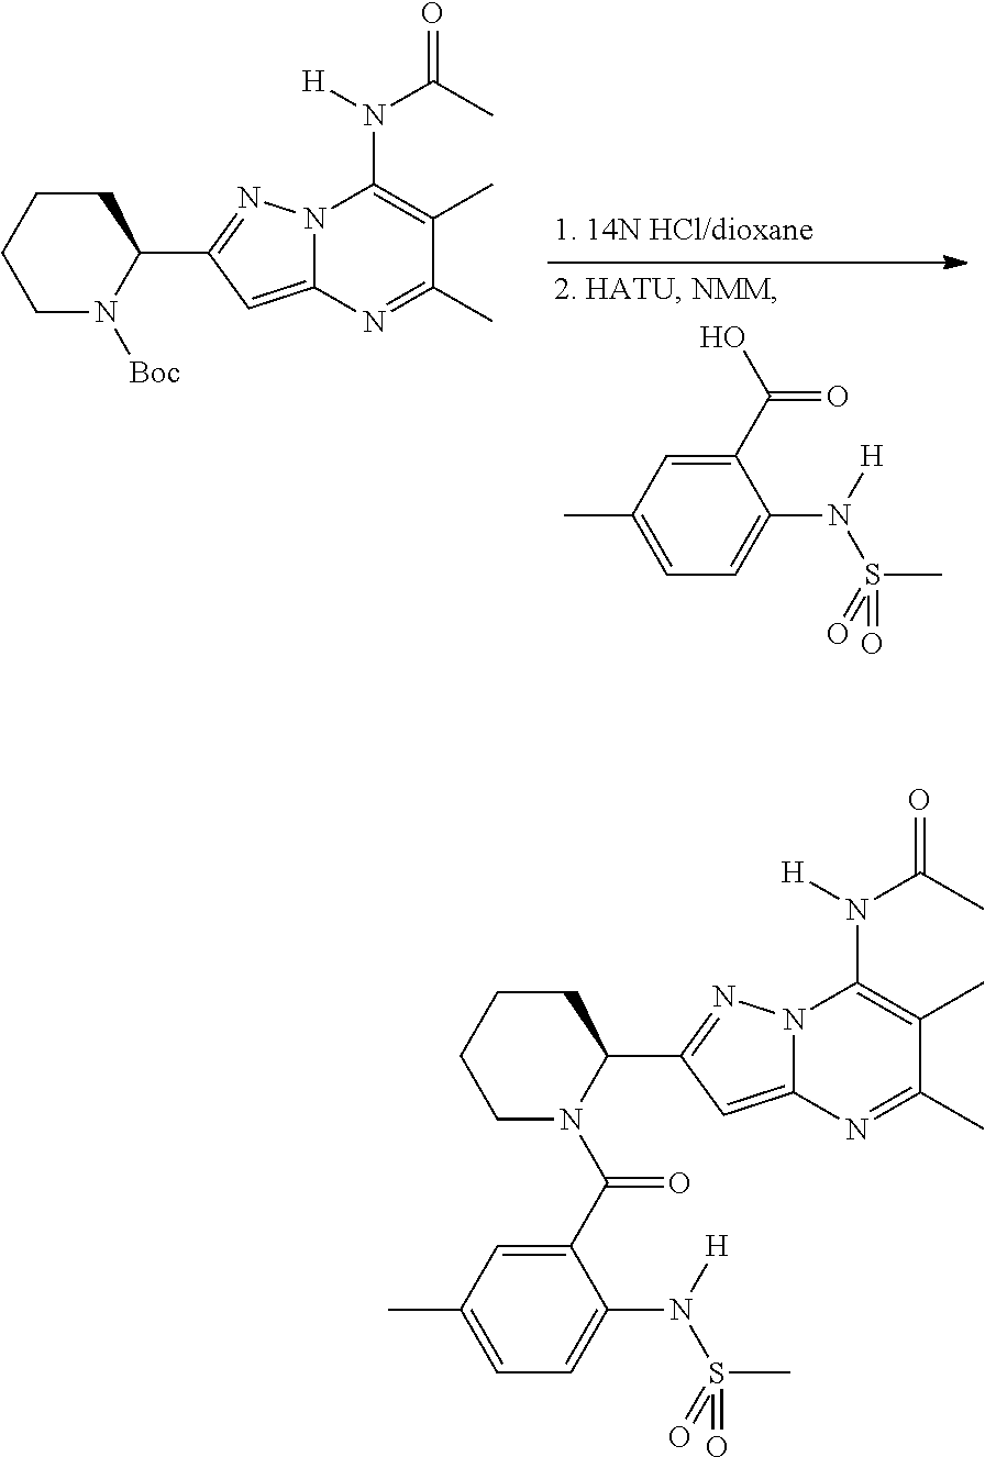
C1N(C(C2=CC(C)=CC=C2N([H])S(=O)(C)=O)=O)C(C2=NN3C(=C2)N=C(C)C(C)=C3N([H])C(C)=O)CCC1.C1(C(O)=O)=CC(C)=CC=C1N([H])S(=O)(C)=O.C1N([Boc])C(C2=NN3C(=C2)N=C(C)C(C)=C3N([H])C(C)=O)CCC1
